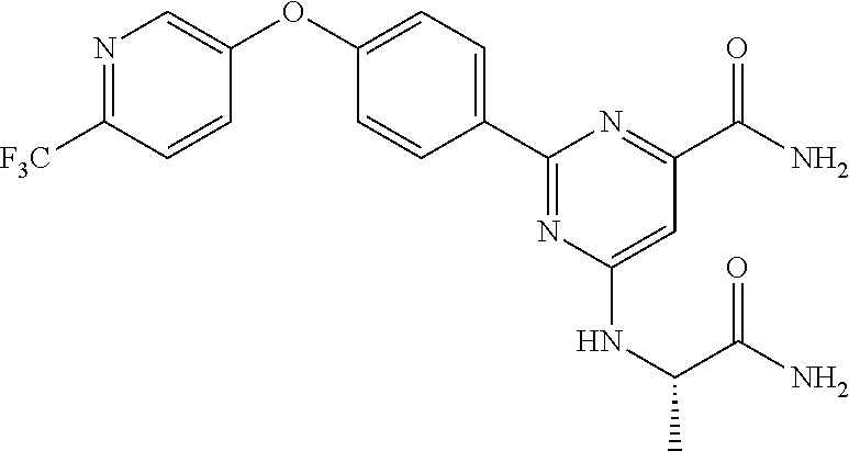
N1=C([F3C])C=CC(OC2=CC=C(C3=NC(NC(C(N)=O)C)=CC(C(N)=O)=N3)C=C2)=C1
